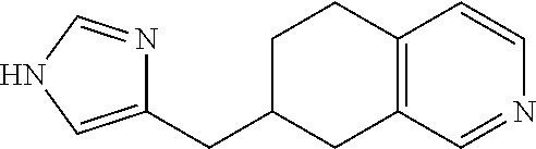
C1(CC2CC3=C(CC2)C=CN=C3)=CNC=N1
